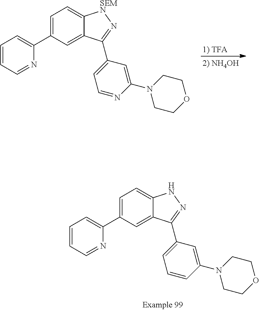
C1=C(C2=CC=CC=N2)C=C2C(=C1)[SEMN]N=C2C1=CC=NC(N2CCOCC2)=C1.C1=C(C2=CC=CC=N2)C=C2C(=C1)NN=C2C1=CC=CC(N2CCOCC2)=C1
